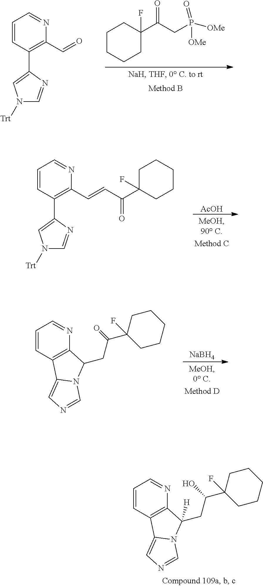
C1=CC2=C(N=C1)C(CC(O)C1(F)CCCCC1)([H])N1C2=CN=C1.C1CCCC(C(CP([OMe])(=O)[OMe])=O)(F)C1.C1=CC(C2=CN([Trt])C=N2)=C(C=O)N=C1.[AcOH].C1=CC(C2=CN([Trt])C=N2)=C(C=CC(C2(F)CCCCC2)=O)N=C1.[NaBH4].C1=CC2=C(N=C1)C(CC(=O)C1(F)CCCCC1)N1C2=CN=C1
